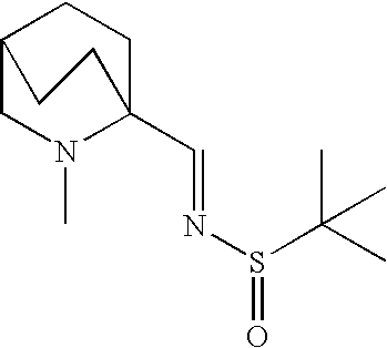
C12CN(C)C(C=NS(C(C)(C)C)=O)(CC1)CC2
